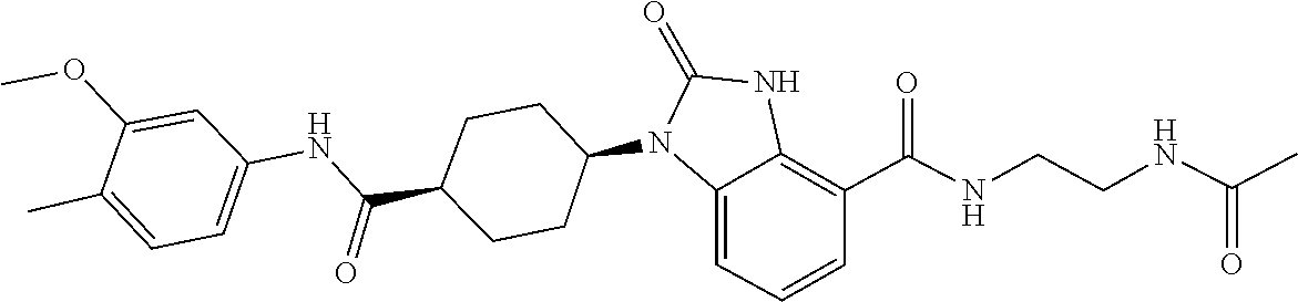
N(CCNC(=O)C)C(C1=C2NC(=O)N(C3CCC(C(NC4=CC=C(C)C(OC)=C4)=O)CC3)C2=CC=C1)=O
